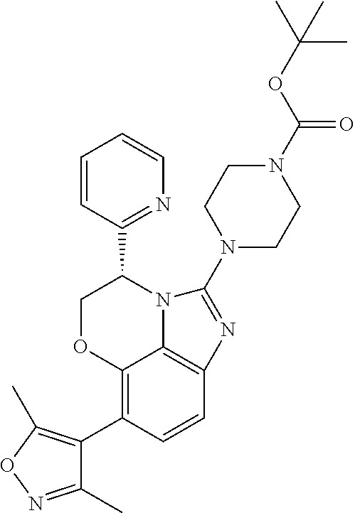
C12=C(C3=C(C)ON=C3C)C=CC3=C1N(C(C1=NC=CC=C1)CO2)C(N1CCN(C(OC(C)(C)C)=O)CC1)=N3
